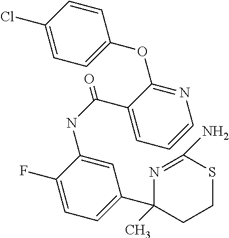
CC1(C2=CC=C(F)C(NC(=O)C3=CC=CN=C3OC3=CC=C(Cl)C=C3)=C2)N=C(N)SCC1
